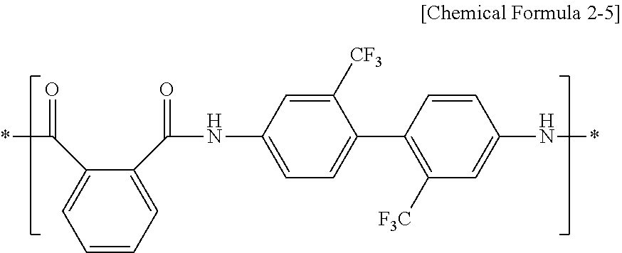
C1([CF3])=CC(NC(C2=CC=CC=C2C(*)=O)=O)=CC=C1C1=C([F3C])C=C(N*)C=C1
